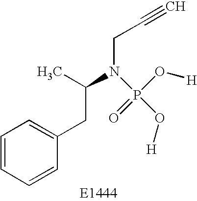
C1=CC=CC(CC(N(CC#C)P(O[H])(O[H])=O)C)=C1
